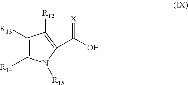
C(O)(=[X])C1=C([R12])C([R13])=C([R14])N1[R15]
